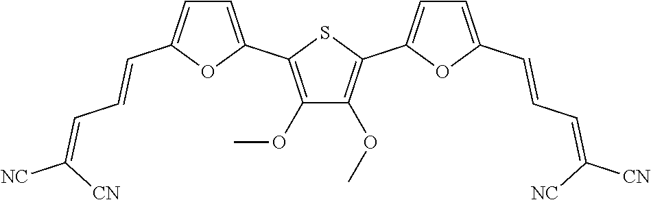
C1=C(C2=C(OC)C(OC)=C(C3=CC=C(C=CC=C([NC])[CN])O3)S2)OC(C=CC=C([CN])[NC])=C1
